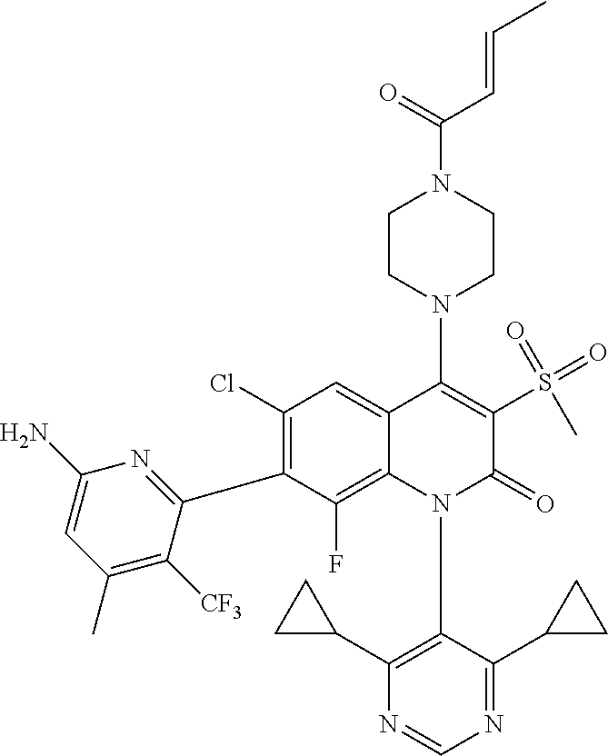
C1(Cl)=C(C2=NC(N)=CC(C)=C2[CF3])C(F)=C2C(=C1)C(N1CCN(C(=O)C=CC)CC1)=C(S(C)(=O)=O)C(=O)N2C1=C(C2CC2)N=CN=C1C1CC1
